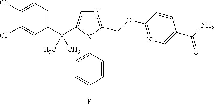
C1(C(C)(C)C2=CN=C(COC3=NC=C(C(N)=O)C=C3)N2C2=CC=C(F)C=C2)=CC=C(Cl)C(Cl)=C1
